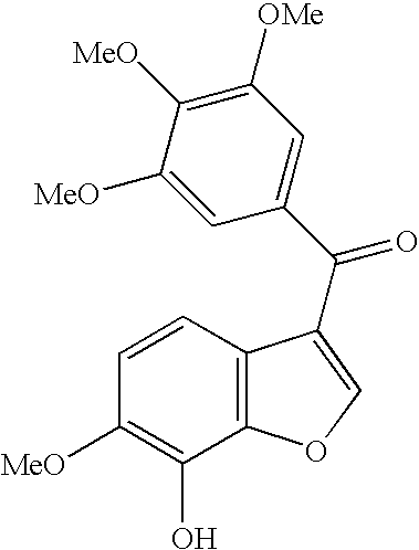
C1=C([MeO])C([MeO])=C([OMe])C=C1C(=O)C1=COC2=C1C=CC([MeO])=C2O
